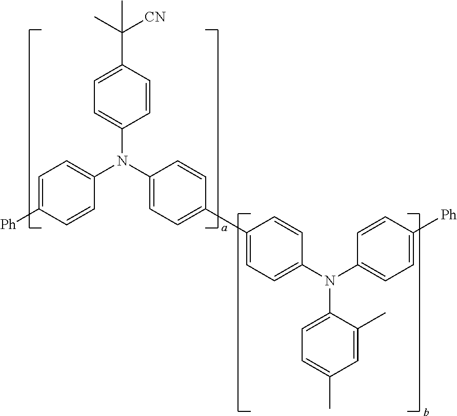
C1=CC(C(C)([CN])C)=CC=C1N(C1=CC=C(C2=CC=C(N(C3=CC=C([Ph])C=C3)C3=CC=C(C)C=C3C)C=C2)C=C1)C1=CC=C([Ph])C=C1
